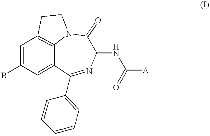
C1=C(B)C=C2C3=C1CCN3C(=O)C(NC([A])=O)N=C2C1=CC=CC=C1
